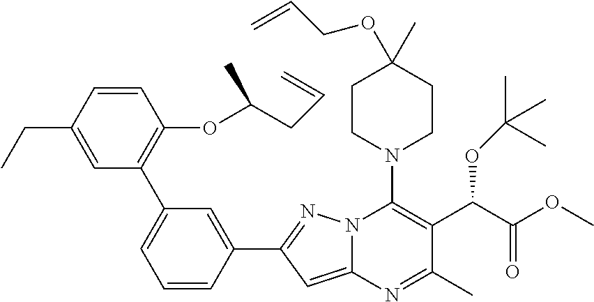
C1=CC(CC)=CC(C2=CC=CC(C3=NN4C(=C3)N=C(C)C(C(C(=O)OC)OC(C)(C)C)=C4N3CCC(C)(OCC=C)CC3)=C2)=C1OC(CC=C)C
